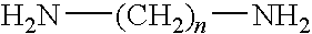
N[(CH2)n]N
